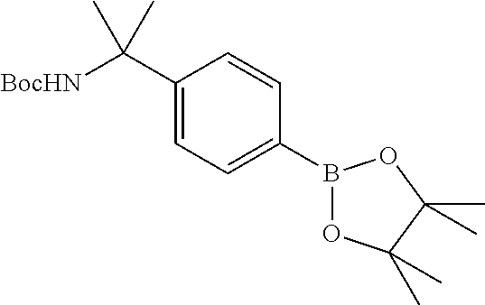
C1(C([BocHN])(C)C)=CC=C(B2OC(C)(C)C(C)(C)O2)C=C1
